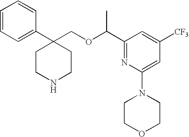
C1=CC=CC(C2(COC(C3=NC(N4CCOCC4)=CC([CF3])=C3)C)CCNCC2)=C1
